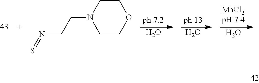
O.O.O.O1CCN(CCN=S)CC1
